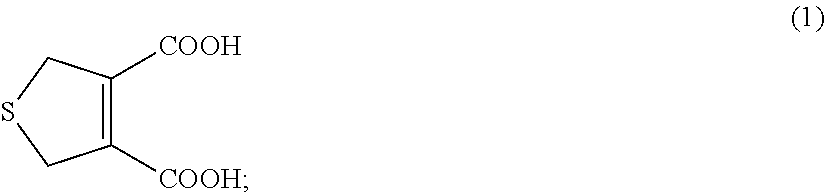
C1([COOH])=C([COOH])CSC1
